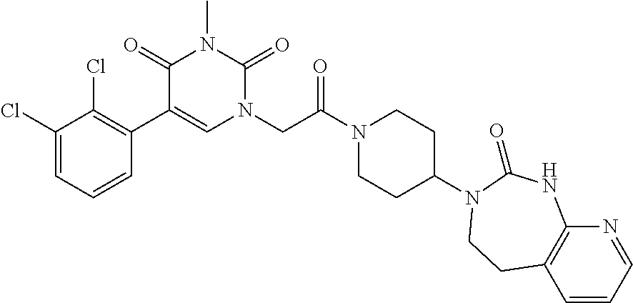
C1(Cl)=CC=CC(C2=CN(CC(N3CCC(N4C(=O)NC5=C(C=CC=N5)CC4)CC3)=O)C(=O)N(C)C2=O)=C1Cl
